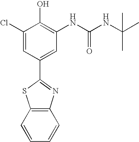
C1=CC=CC2=C1SC(C1=CC(NC(NC(C)(C)C)=O)=C(O)C(Cl)=C1)=N2
